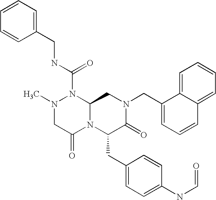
N1(C)CC(=O)N2C(N1C(NCC1=CC=CC=C1)=O)CN(CC1=CC=CC3=CC=CC=C13)C(=O)C2CC1=CC=C(NC=O)C=C1
